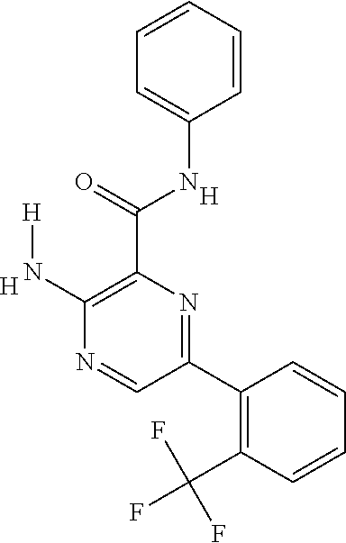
C1=C(NC(C2=C(N[H])N=CC(C3=C(C(F)(F)F)C=CC=C3)=N2)=O)C=CC=C1.[H].[H]
